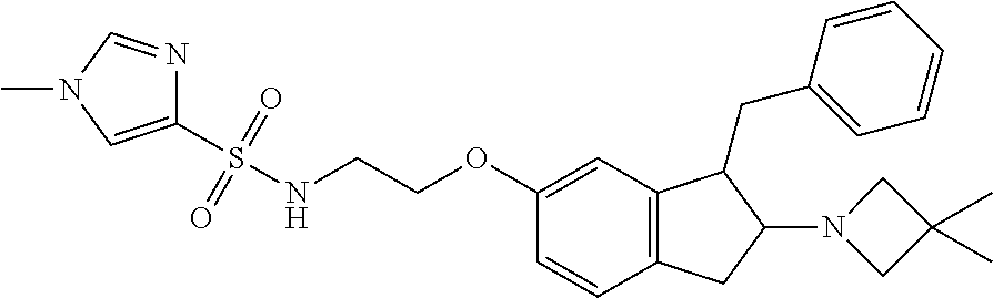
C1=C(OCCNS(C2=CN(C)C=N2)(=O)=O)C=CC2=C1C(CC1=CC=CC=C1)C(N1CC(C)(C)C1)C2
